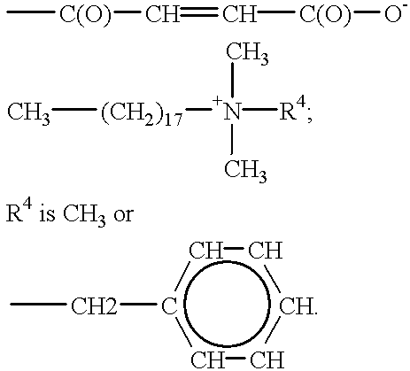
C[C(O)]C=C[C(O)][O-].C[(CH2)17][N+](C)(C)[R4].c1ccccc1CC
